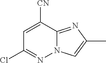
ClC1=NN2C(=NC(C)=C2)C([CN])=C1
